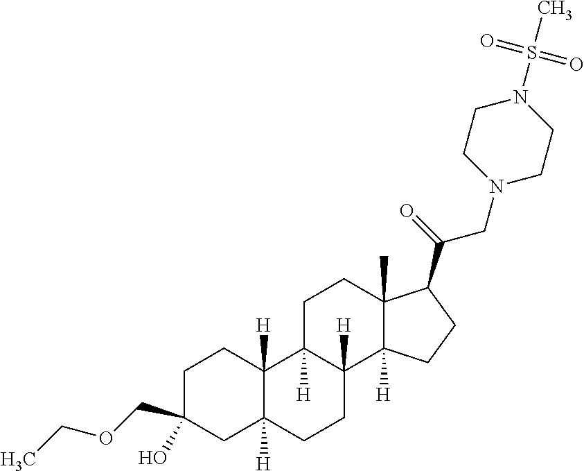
C1C(O)(COCC)CC2([H])C([H])(C1)C1([H])C([H])(CC2)C2([H])C(C)(CC1)C(C(=O)CN1CCN(S(C)(=O)=O)CC1)CC2
